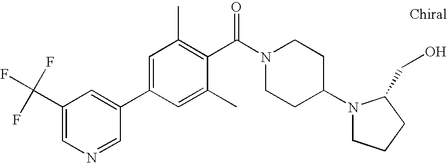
C1(C(F)(F)F)=CN=CC(C2=CC(C)=C(C(N3CCC(N4CCCC4CO)CC3)=O)C(C)=C2)=C1
